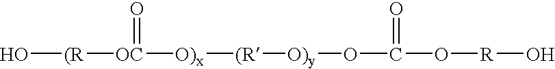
O[(R][OC](=O)[O)x][(R][O)y]OC(=O)O[R]O
